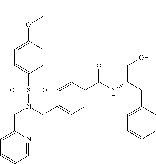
C1=C(CN(S(=O)(=O)C2=CC=C(OCC)C=C2)CC2=CC=C(C(NC(CC3=CC=CC=C3)CO)=O)C=C2)N=CC=C1
